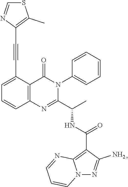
C1=C(C#CC2=C(C)SC=N2)C2=C(C=C1)N=C(C(C)NC(=O)C1=C3N(N=C1N)C=CC=N3)N(C1=CC=CC=C1)C2=O
